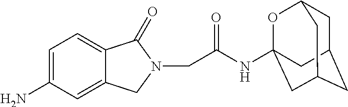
C1=C(N)C=C2C(=C1)C(=O)N(CC(NC13OC4CC(CC(C1)C4)C3)=O)C2
